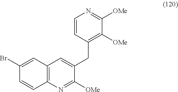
C1=CC(CC2=CC3=C(N=C2[OMe])C=CC(Br)=C3)=C([OMe])C([OMe])=N1
